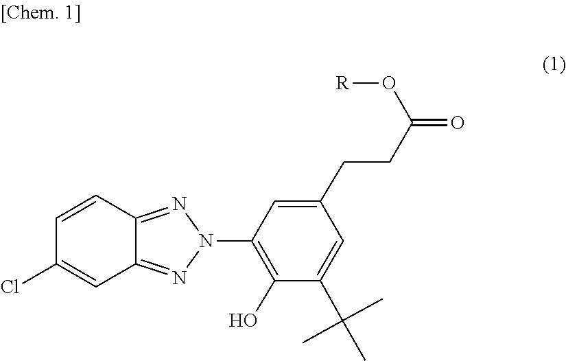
[R]OC(CCC1=CC(N2N=C3C(=N2)C=C(Cl)C=C3)=C(O)C(C(C)(C)C)=C1)=O
